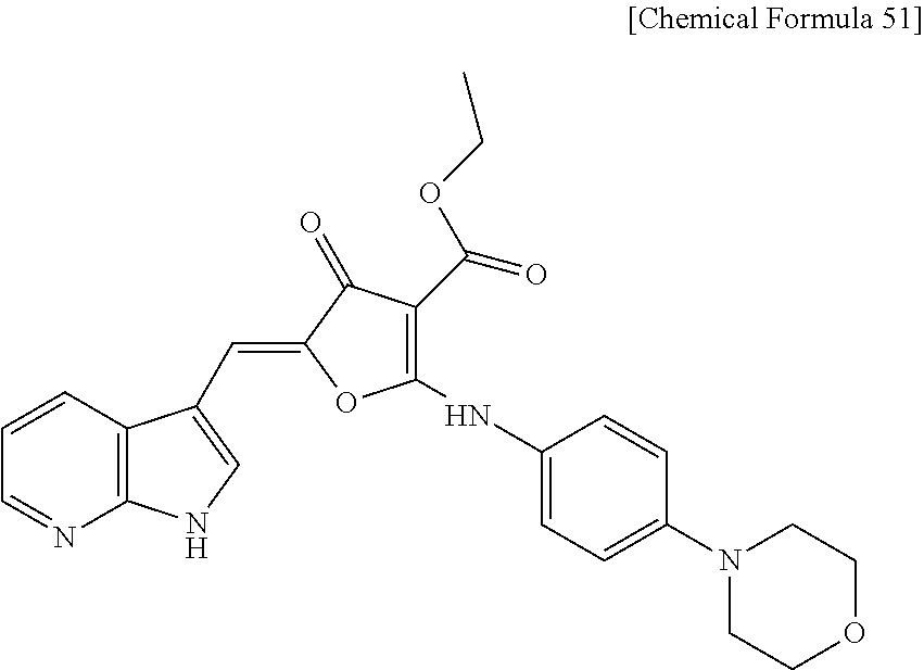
C12=C(C=CC=N1)C(C=C1OC(NC3=CC=C(N4CCOCC4)C=C3)=C(C(OCC)=O)C1=O)=CN2
